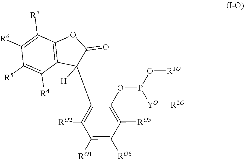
C1(C2([H])C(=O)OC3=C2C([R4])=C([R5])C([R6])=C3[R7])=C([RO2])C([RO1])=C([RO6])C([RO5])=C1OP([YO][R2O])O[R1O]
